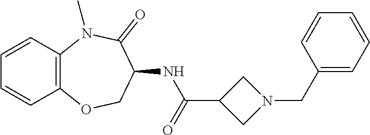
N(C(C1CN(CC2=CC=CC=C2)C1)=O)C1COC2=C(C=CC=C2)N(C)C1=O
